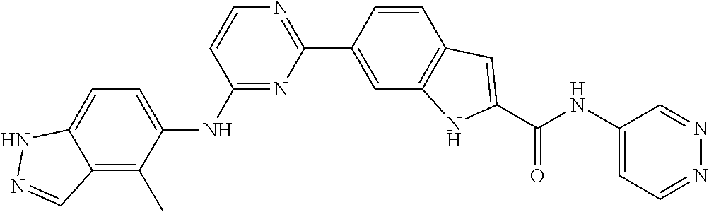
C1=CC(C2=NC=CC(NC3=CC=C4C(=C3C)C=NN4)=N2)=CC2=C1C=C(C(NC1=CC=NN=C1)=O)N2
